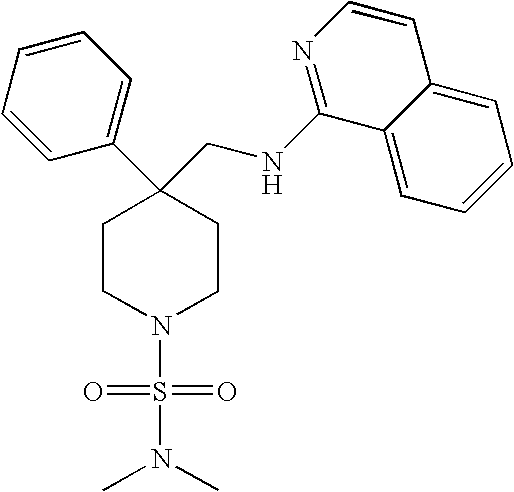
C1CN(S(N(C)C)(=O)=O)CCC1(CNC1=NC=CC2=CC=CC=C12)C1=CC=CC=C1
